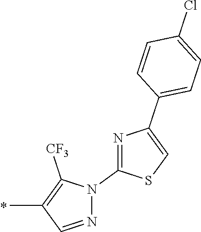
C1(C)=C([CF3])N(C2=NC(C3=CC=C(Cl)C=C3)=CS2)N=C1
